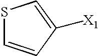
S1C=CC([X1])=C1
